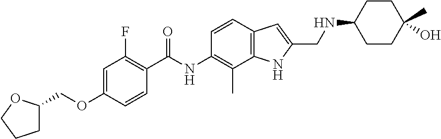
C1=C(OCC2CCCO2)C=CC(C(NC2=C(C)C3=C(C=C2)C=C(CNC2CCC(C)(O)CC2)N3)=O)=C1F
